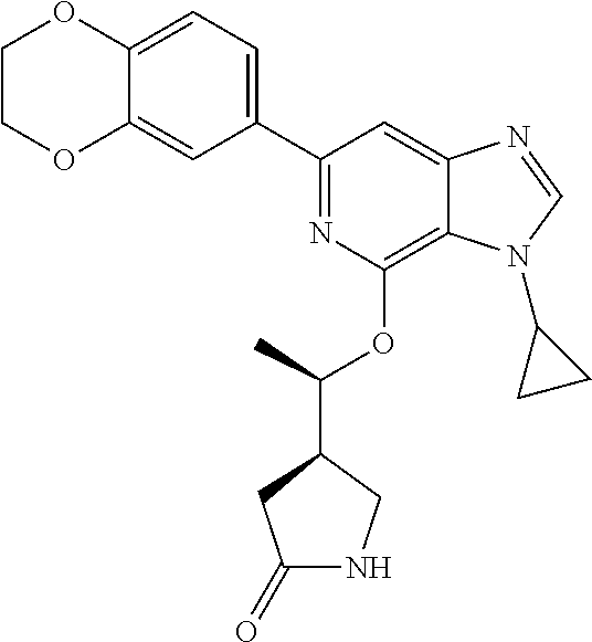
C1(C2=CC=C3C(=C2)OCCO3)=NC(OC(C2CC(=O)NC2)C)=C2C(=C1)N=CN2C1CC1
